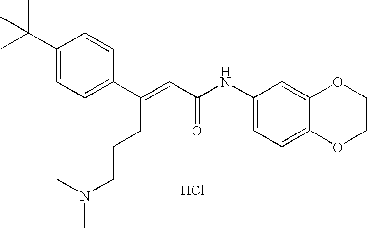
C(=CC(=O)NC1=CC=C2C(=C1)OCCO2)(C1=CC=C(C(C)(C)C)C=C1)CCCN(C)C.Cl
